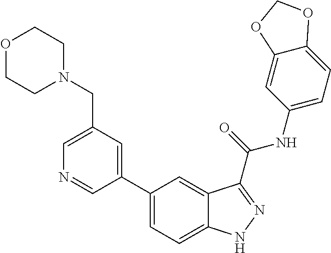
C1(CN2CCOCC2)=CN=CC(C2=CC=C3C(=C2)C(C(NC2=CC=C4C(=C2)OCO4)=O)=NN3)=C1
